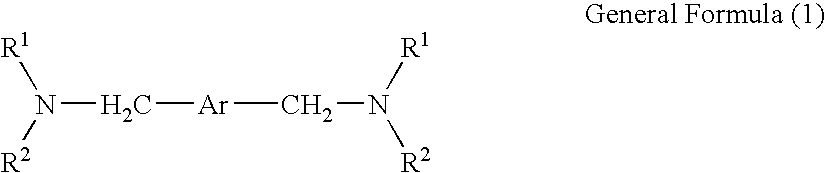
C(N([R2])[R1])[Ar]CN([R2])[R1]
